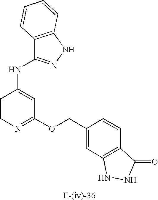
C1=CN=C(OCC2=CC3=C(C=C2)C(=O)NN3)C=C1NC1=NNC2=C1C=CC=C2
